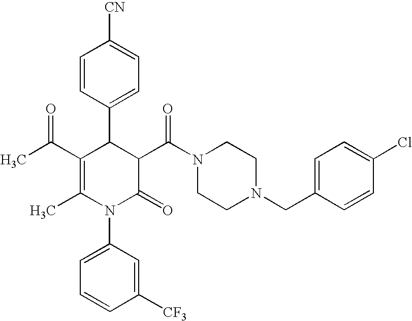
C1=CC(C2C(C(C)=O)=C(C)N(C3=CC=CC([CF3])=C3)C(=O)C2C(N2CCN(CC3=CC=C(Cl)C=C3)CC2)=O)=CC=C1[CN]
